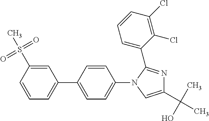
C1(C(C)(O)C)=CN(C2=CC=C(C3=CC=CC(S(=O)(=O)C)=C3)C=C2)C(C2=CC=CC(Cl)=C2Cl)=N1
